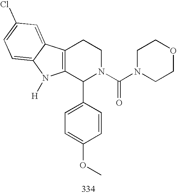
C12=C(C(C3=CC=C(OC)C=C3)N(C(N3CCOCC3)=O)CC1)N([H])C1=CC=C(Cl)C=C21
